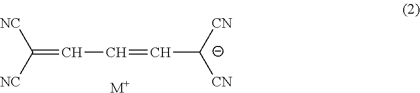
C(=CC=CC([CN])[CN])([NC])[NC].[M+]
